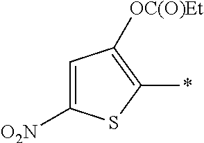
C1([O2N])=CC([OC(O)Et])=C(*)S1
